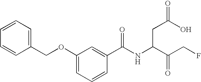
C1(C(NC(C(CF)=O)CC(O)=O)=O)=CC(OCC2=CC=CC=C2)=CC=C1
